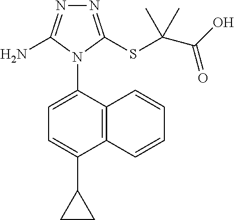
N1=C(SC(C(O)=O)(C)C)N(C2=CC=C(C3CC3)C3=C2C=CC=C3)C(N)=N1
